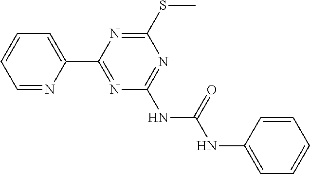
C1=NC(C2=NC(NC(NC3=CC=CC=C3)=O)=NC(SC)=N2)=CC=C1
